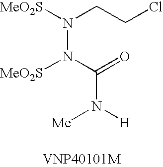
[MeO2S]N(CCCl)N(C(=O)N([H])[Me])[MeO2S]
